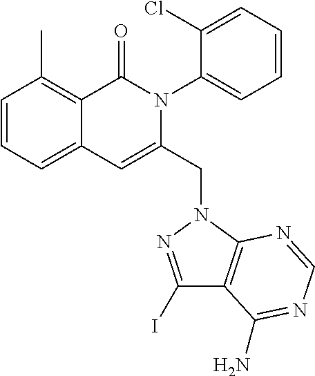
C1=CC=C2C(=C1C)C(=O)N(C1=CC=CC=C1Cl)C(CN1C3=C(C(I)=N1)C(N)=NC=N3)=C2
